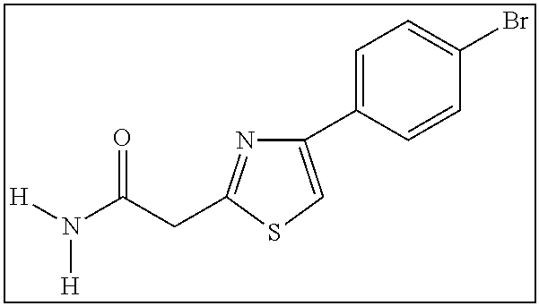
C1(C2=CC=C(Br)C=C2)=CSC(CC(N([H])[H])=O)=N1
